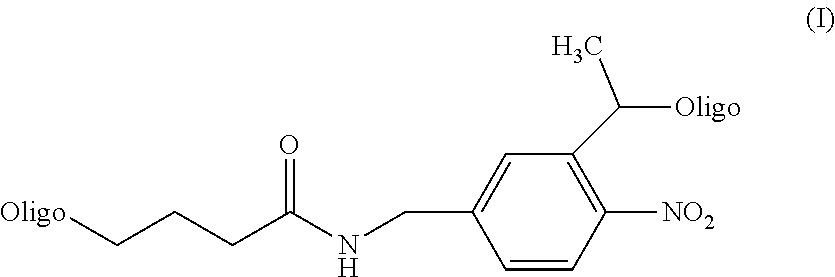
[Oligo]CCCC(NCC1=CC(C([Oligo])C)=C([NO2])C=C1)=O
